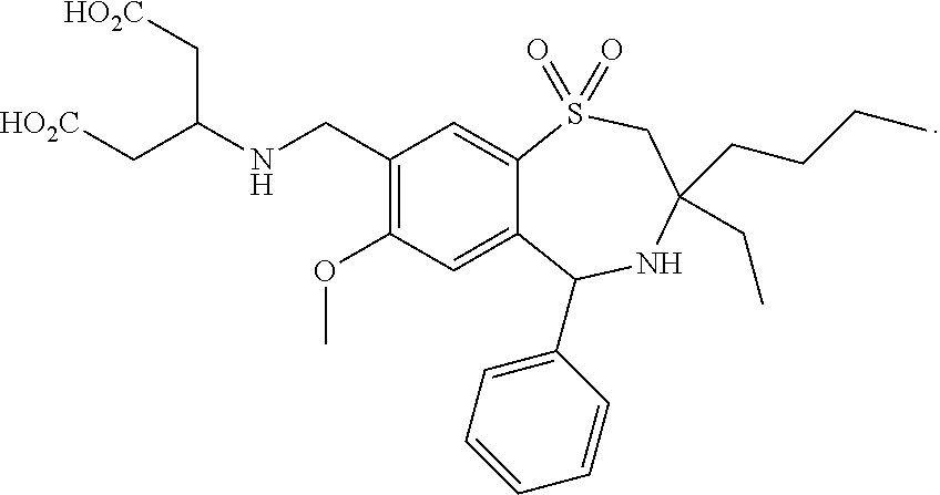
C1(CNC(C[HO2C])C[HO2C])=C(OC)C=C2C(=C1)S(=O)(=O)CC(CCCC)(CC)NC2C1=CC=CC=C1
